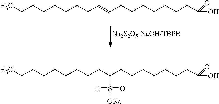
C(CCCCCCC=CCCCCCCCC(O)=O)C.C(CCCCCCCC(CCCCCCCC(O)=O)S([ONa])(=O)=O)C
